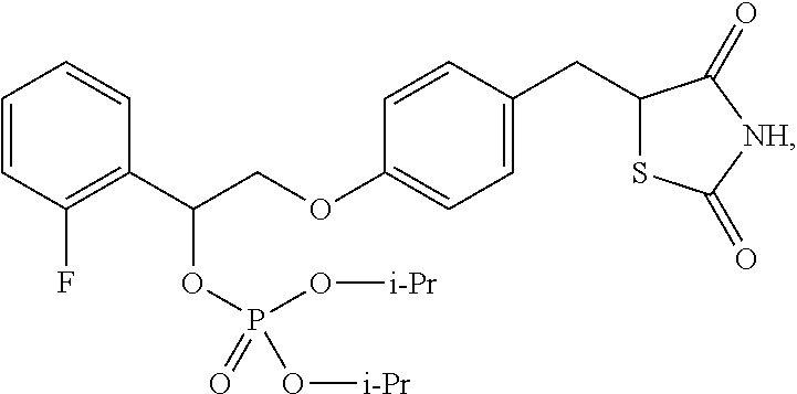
C1=CC(F)=C(C(COC2=CC=C(CC3SC(=O)[NH]C3=O)C=C2)OP(O[i-Pr])(O[i-Pr])=O)C=C1
